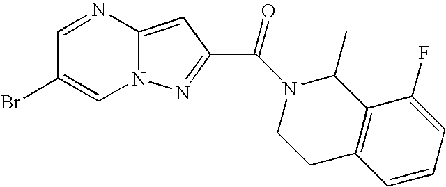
C1=NC2=CC(C(N3C(C)C4=C(CC3)C=CC=C4F)=O)=NN2C=C1Br
